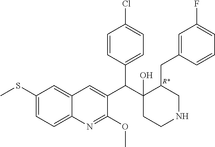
C1(SC)=CC=C2C(=C1)C=C(C(C1(O)CCNCC1CC1=CC(F)=CC=C1)C1=CC=C(Cl)C=C1)C(OC)=N2.[R*]
